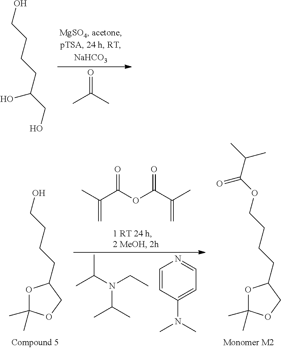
CC(C)=O.OCCCCC(CO)O.O(CCCCC1OC(C)(C)OC1)C(C(C)C)=O.OCCCCC1OC(C)(C)OC1.CC(C(OC(C(C)=C)=O)=O)=C.C1=CC(N(C)C)=CC=N1.CC(N(CC)C(C)C)C
